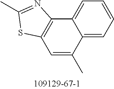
C12=C(C3=CC=CC=C3C(C)=C1)N=C(C)S2
